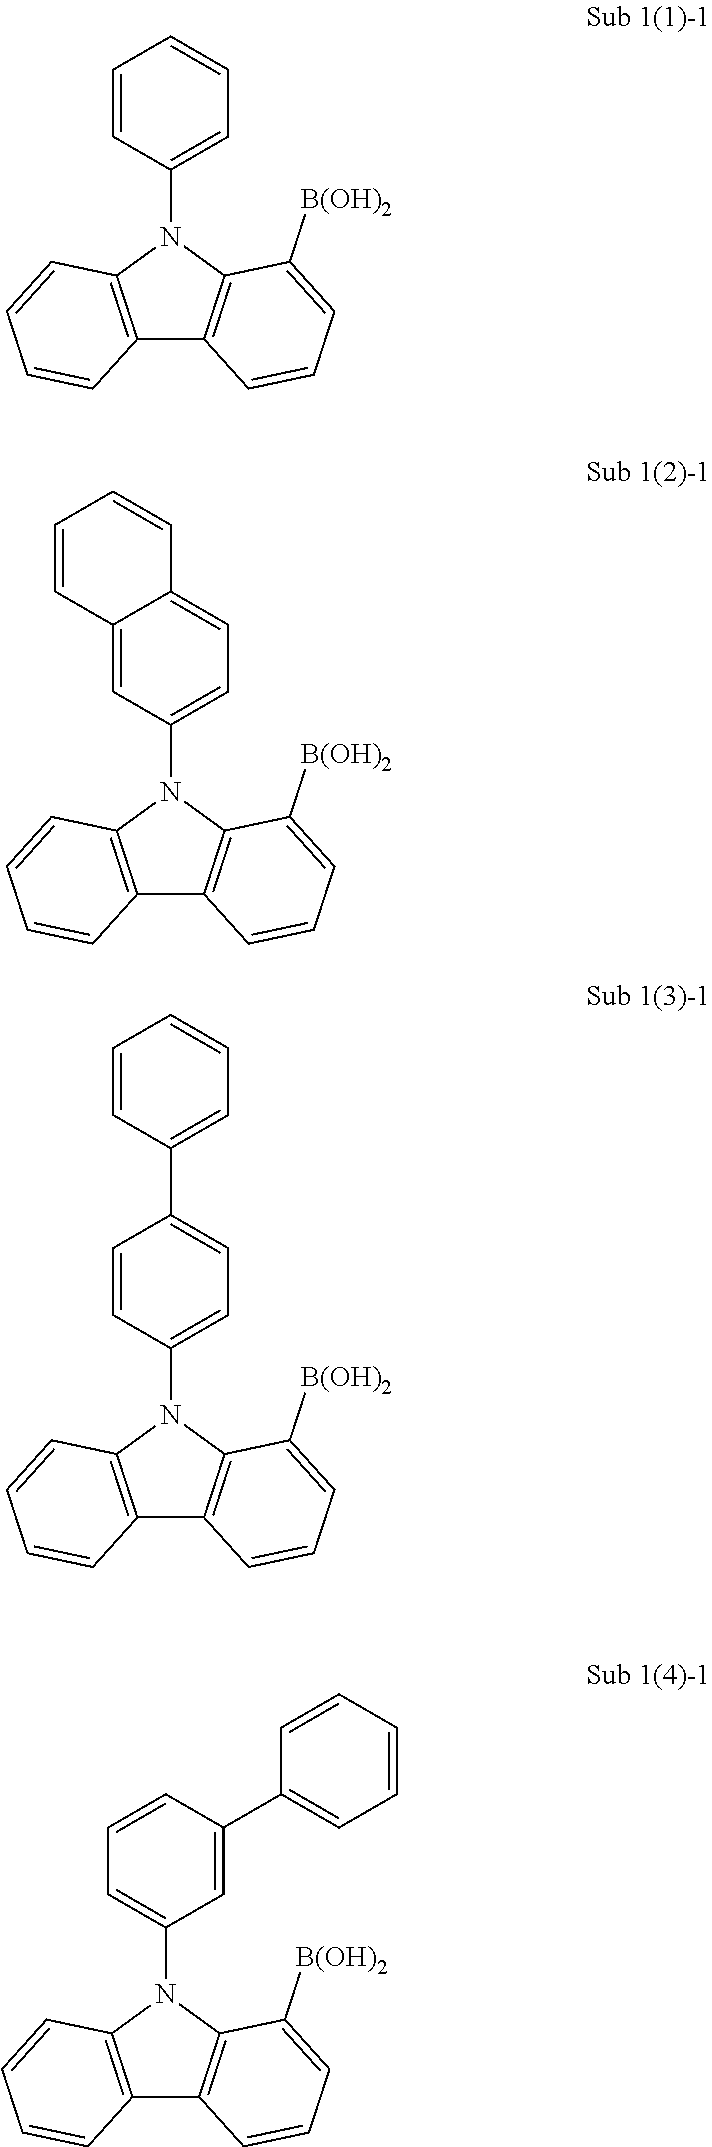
C12=C(N(C3=CC=CC=C3)C3=C1C=CC=C3[B(OH)2])C=CC=C2.C12=C(N(C3=CC=C4C(=C3)C=CC=C4)C3=C1C=CC=C3[B(OH)2])C=CC=C2.C12=C(N(C3=CC=C(C4=CC=CC=C4)C=C3)C3=C1C=CC=C3[B(OH)2])C=CC=C2.C12=C(N(C3=CC=CC(C4=CC=CC=C4)=C3)C3=C1C=CC=C3[B(OH)2])C=CC=C2
